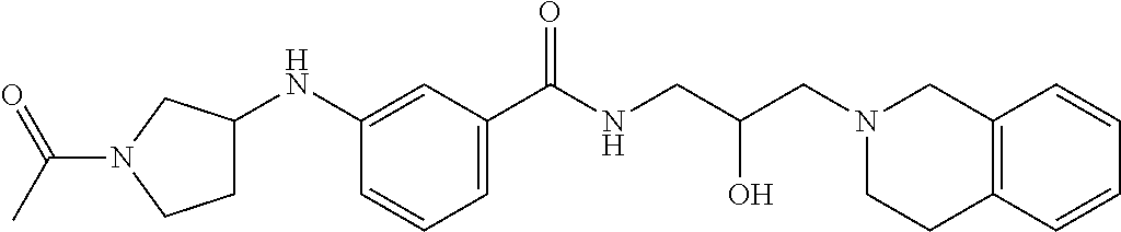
C1(NC2CCN(C(=O)C)C2)=CC(C(NCC(CN2CC3=C(CC2)C=CC=C3)O)=O)=CC=C1
